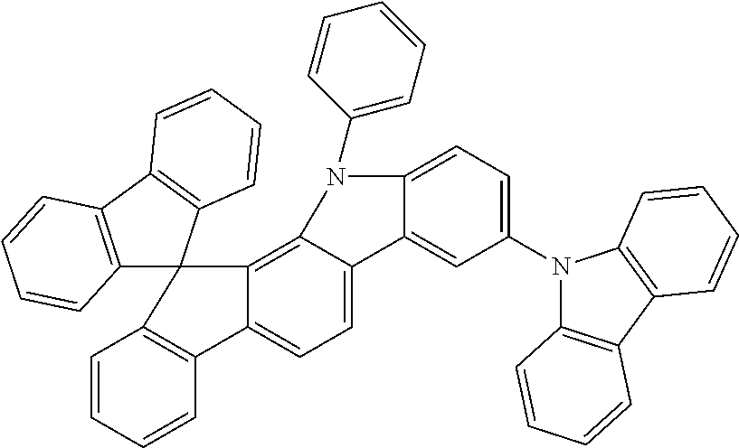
C12=C(C3=C(C=CC=C3)C13C1=C4C(=CC=C1C1=C3C=CC=C1)C1=CC(N3C5=C(C6=C3C=CC=C6)C=CC=C5)=CC=C1N4C1=CC=CC=C1)C=CC=C2
